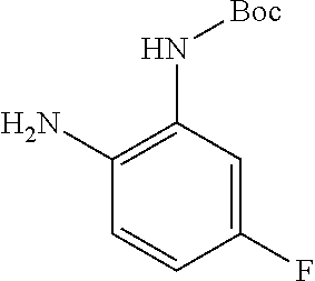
C1(F)=CC(N[Boc])=C(N)C=C1
